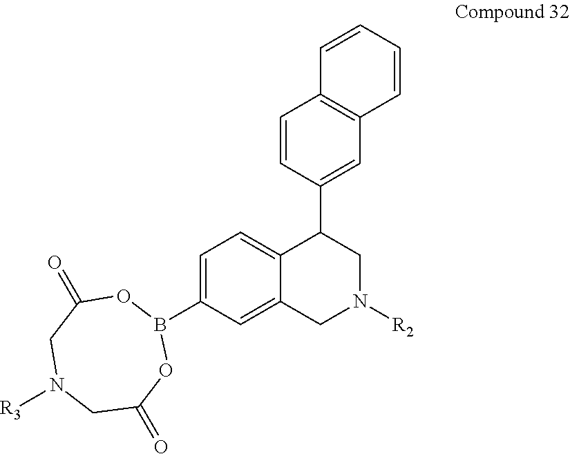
C1=CC2=C(C=C1)C=C(C1C3=CC=C(B4OC(=O)CN([R3])CC(=O)O4)C=C3CN([R2])C1)C=C2
